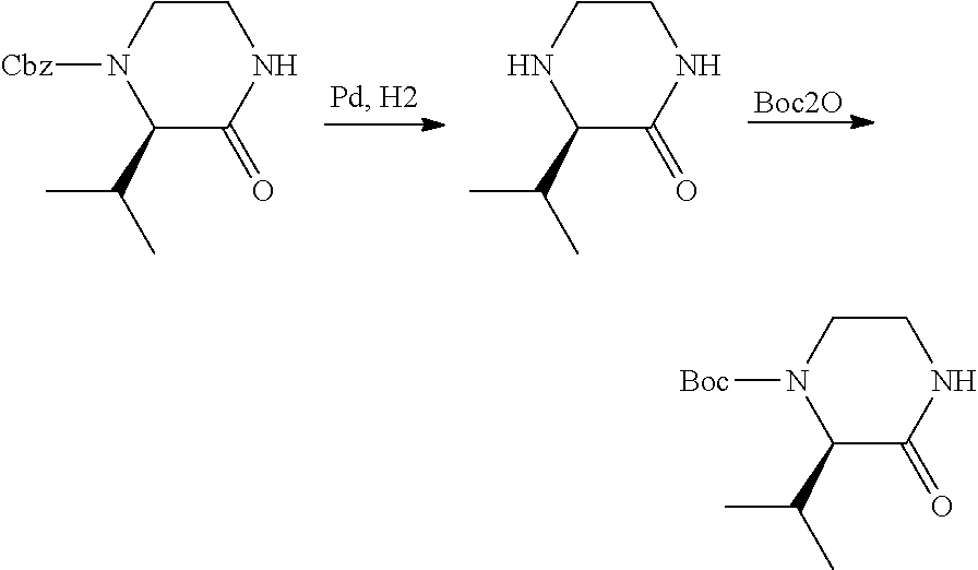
C1CN([Cbz])C(C(C)C)C(=O)N1.C1CNC(C(C)C)C(=O)N1.[Boc2O].C1CN([Boc])C(C(C)C)C(=O)N1
